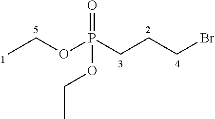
O=P(OCC)(OCC)CCCBr
